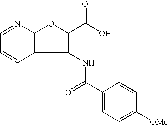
C1=NC2=C(C=C1)C(NC(C1=CC=C([OMe])C=C1)=O)=C(C(=O)O)O2
